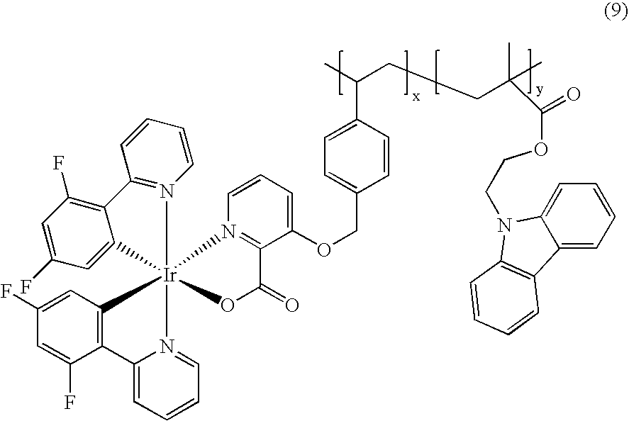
C12=C(C=C(F)C=C1F)[Ir]13(N4=CC=CC=C24)(N2=C(C=CC=C2)C2=C(F)C=C(F)C=C12)N1=C(C(OCC2=CC=C(C(C)CCC(C(=O)OCCN4C5=CC=CC=C5C5=C4C=CC=C5)(C)C)C=C2)=CC=C1)C(=O)O3
